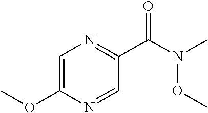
C1=C(OC)N=CC(C(N(C)OC)=O)=N1
